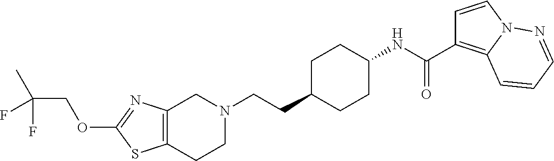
C12=C(CCN(CCC3CCC(NC(=O)C4=C5N(C=C4)N=CC=C5)CC3)C1)SC(OCC(C)(F)F)=N2
